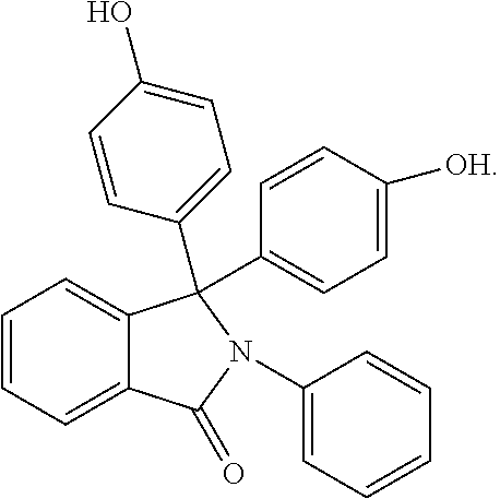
C1=CC=C2C(=C1)C(C1=CC=C([OH])C=C1)(C1=CC=C(O)C=C1)N(C1=CC=CC=C1)C2=O
